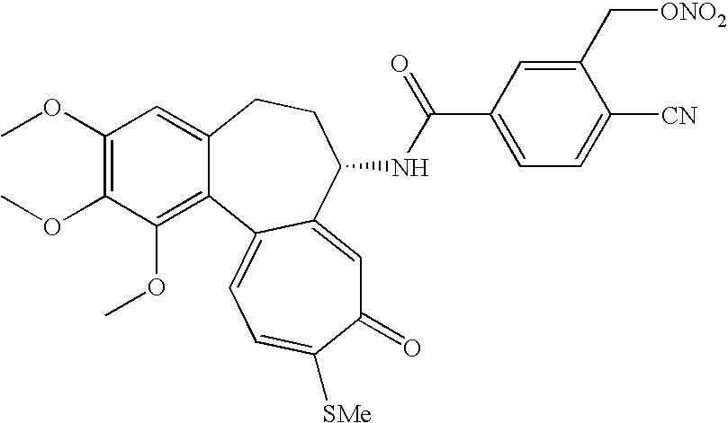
C1(OC)=C(OC)C(OC)=C2C(=C1)CCC(NC(C1=CC=C([CN])C(C[ONO2])=C1)=O)C1=CC(=O)C([SMe])=CC=C21
